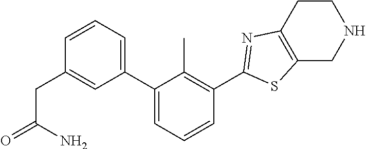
C1=CC=C(C2=CC=CC(C3=NC4=C(CNCC4)S3)=C2C)C=C1CC(N)=O
